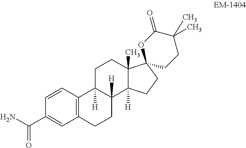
C1=CC2=C(C=C1C(N)=O)CCC1([H])C2([H])CCC2(C)C1([H])CCC21CCC(C)(C)C(=O)O1
